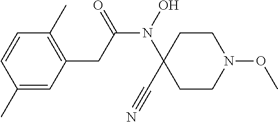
N1(OC)CCC(N(C(CC2=C(C)C=CC(C)=C2)=O)O)(C#N)CC1
